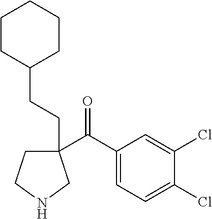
C1(C(C2=CC=C(Cl)C(Cl)=C2)=O)(CCC2CCCCC2)CCNC1
